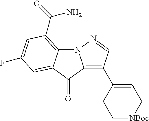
N12C3=C(C(=O)N)C=C(F)C=C3C(=O)C1=C(C1=CC[NBoc]CC1)C=N2
